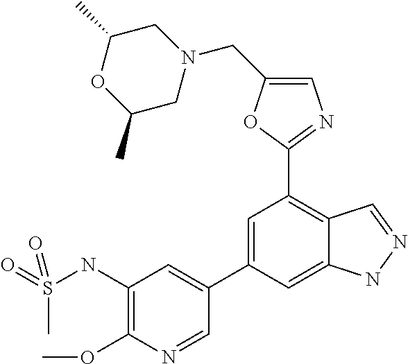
C1=C(CN2CC(C)OC(C)C2)OC(C2=C3C(=CC(C4=CC(NS(C)(=O)=O)=C(OC)N=C4)=C2)NN=C3)=N1
